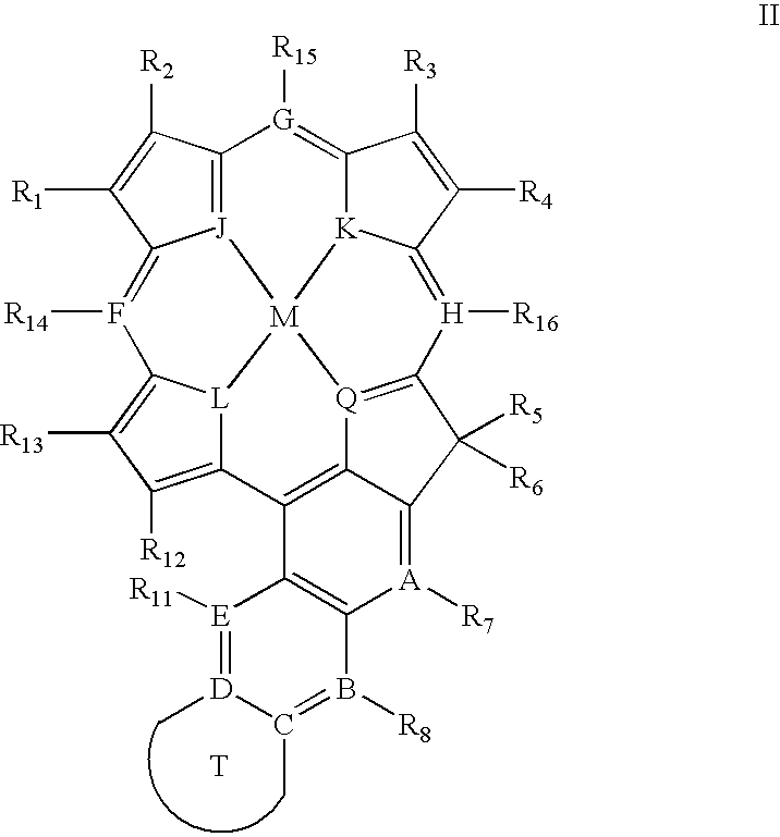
C12=[J]3C(=F([R14])C4=C([R13])C([R12])=C5[L]4[M]34[K]3C(=[G]1[R15])C([R3])=C([R4])C3=[H]([R16])C1=[Q]4C3=C5C4=C(B([R8])=C(C)[D](C)=[E]4[R11])[A]([R7])=C3C1([R5])[R6])C([R1])=C2[R2].[T]
